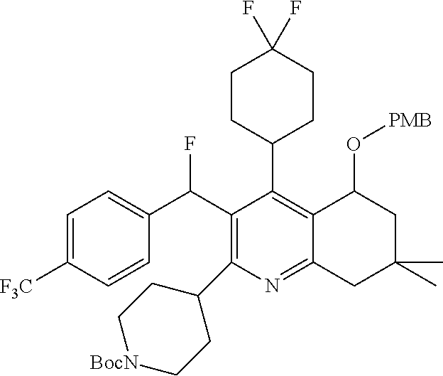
C1(C(C2=CC=C([F3C])C=C2)F)=C(C2CC[BocN]CC2)N=C2C(=C1C1CCC(F)(F)CC1)C(O[PMB])CC(C)(C)C2
